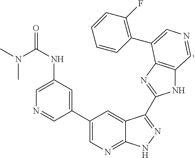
C1(NC(=O)N(C)C)=CN=CC(C2=CN=C3C(=C2)C(C2=NC4=C(N2)C=NC=C4C2=C(F)C=CC=C2)=NN3)=C1
